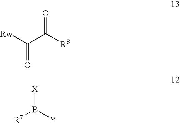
[Rw]C(C([R8])=O)=O.[R7]B([Y])[X]
